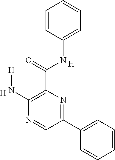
C1=C(NC(C2=C(N[H])N=CC(C3=CC=CC=C3)=N2)=O)C=CC=C1.[H].[H]
